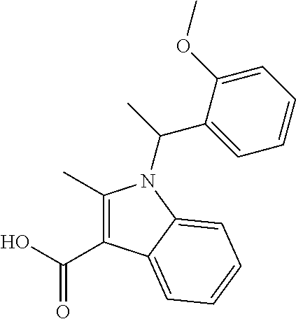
C1(C)=C(C(O)=O)C2=CC=CC=C2N1C(C)C1=CC=CC=C1OC
